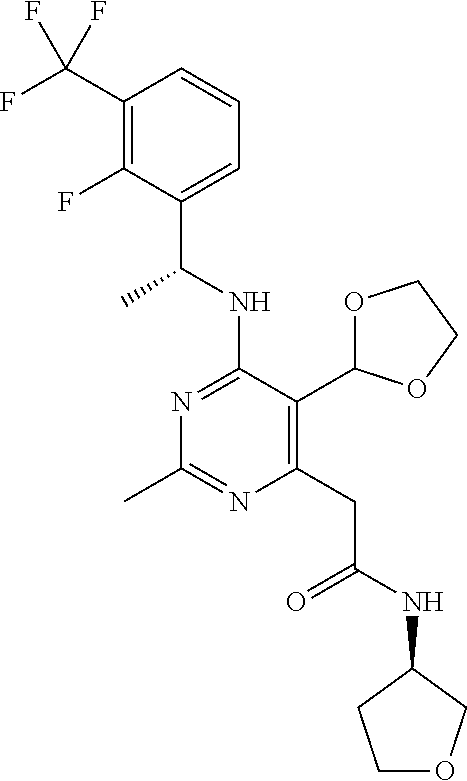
N1=C(NC(C)C2=CC=CC(C(F)(F)F)=C2F)C(C2OCCO2)=C(CC(=O)NC2CCOC2)N=C1C
